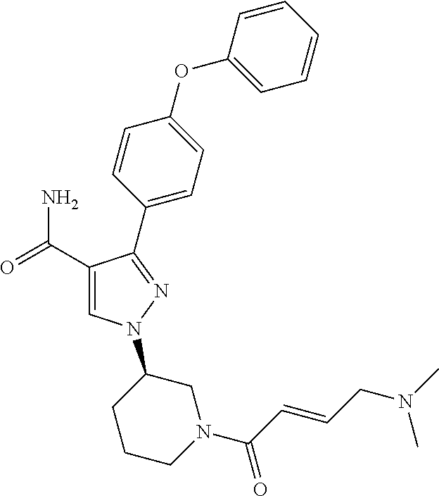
C1(C(=O)N)=CN(C2CCCN(C(C=CCN(C)C)=O)C2)N=C1C1=CC=C(OC2=CC=CC=C2)C=C1
